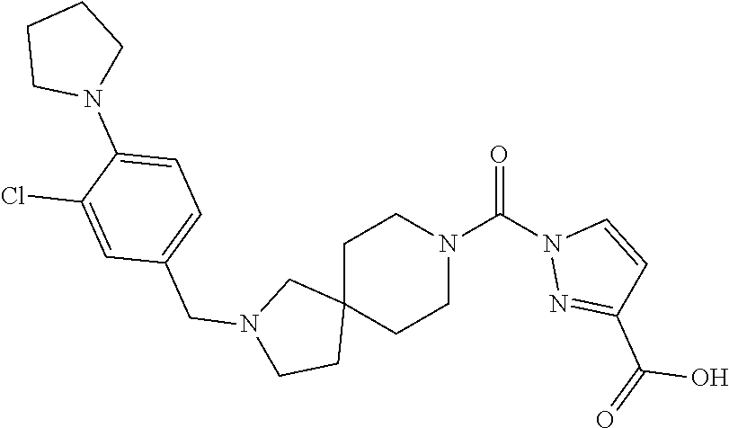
C1C2(CCN(C(=O)N3N=C(C(O)=O)C=C3)C1)CN(CC1=CC=C(N3CCCC3)C(Cl)=C1)CC2
